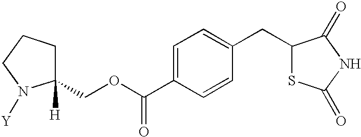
C1(COC(C2=CC=C(CC3SC(=O)NC3=O)C=C2)=O)([H])CCCN1[Y]
